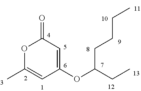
C1(OC(CC)CCCC)=CC(=O)OC(C)=C1
